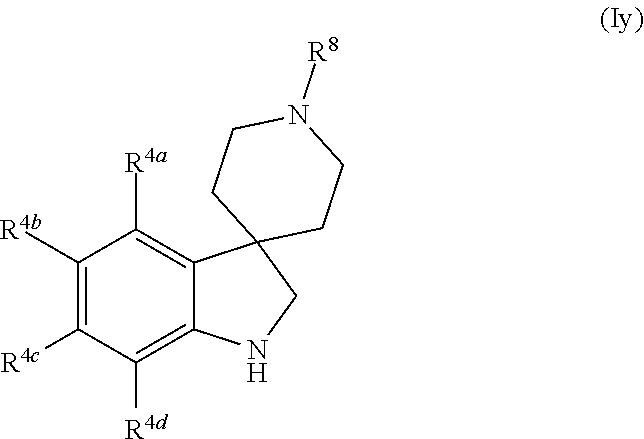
C1([R4b])=C([R4c])C([R4d])=C2C(=C1[R4a])C1(CN2)CCN([R8])CC1
